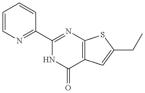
C1=CN=C(C2=NC3=C(C(=O)N2)C=C(CC)S3)C=C1
